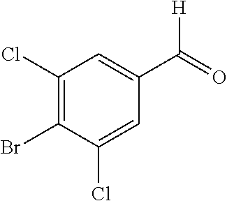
C1(Cl)=C(Br)C(Cl)=CC(C(=O)[H])=C1
